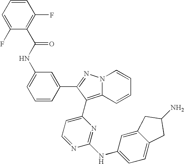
C12=C(C3=CC=NC(NC4=CC=C5C(=C4)CC(N)C5)=N3)C(C3=CC(NC(C4=C(F)C=CC=C4F)=O)=CC=C3)=NN1C=CC=C2
